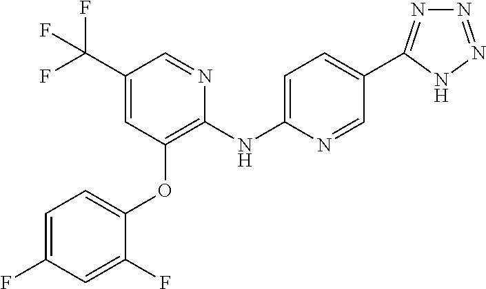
C1(C(F)(F)F)=CC(OC2=CC=C(F)C=C2F)=C(NC2=CC=C(C3=NN=NN3)C=N2)N=C1
